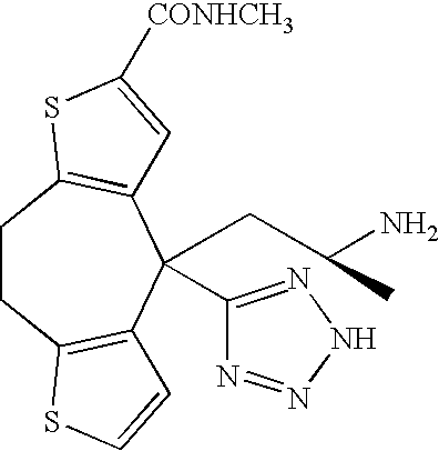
C1CC2=C(C(C3=NNN=N3)(CC(N)C)C3=C1SC([CONHCH3])=C3)C=CS2
